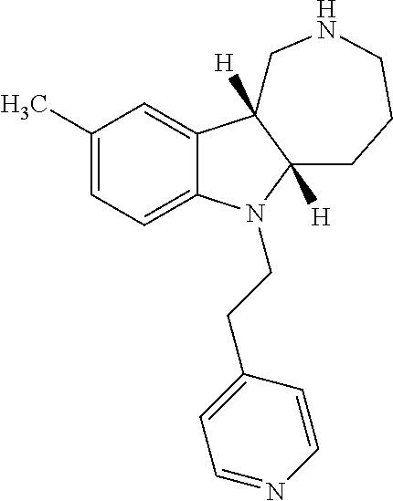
C1(C)=CC=C2C(=C1)C1([H])C([H])(N2CCC2=CC=NC=C2)CCCNC1
